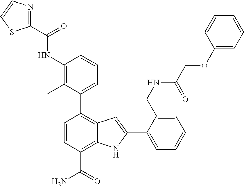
C1(C2=CC=CC(NC(C3=NC=CS3)=O)=C2C)=C2C(=C(C(N)=O)C=C1)NC(C1=CC=CC=C1CNC(COC1=CC=CC=C1)=O)=C2
